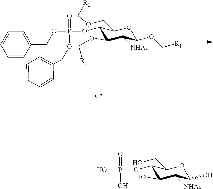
C1(O)OC(CO)C(OP(=O)(O)O)C(O)C1[NHAc].C1(OC[R1])OC(COC[R1])C(OP(=O)(OCC2=CC=CC=C2)OCC2=CC=CC=C2)C(OC[R1])C1[NHAc]
